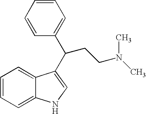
C1=CC=C2C(=C1)C(C(CCN(C)C)C1=CC=CC=C1)=CN2
